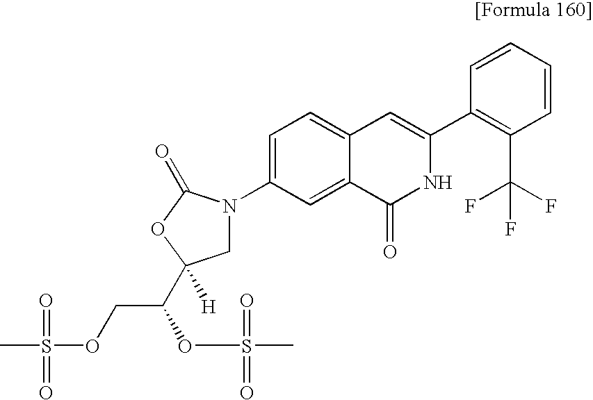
C1=C(N2CC(C(COS(C)(=O)=O)OS(=O)(=O)C)([H])OC2=O)C=C2C(=C1)C=C(C1=C(C(F)(F)F)C=CC=C1)NC2=O
